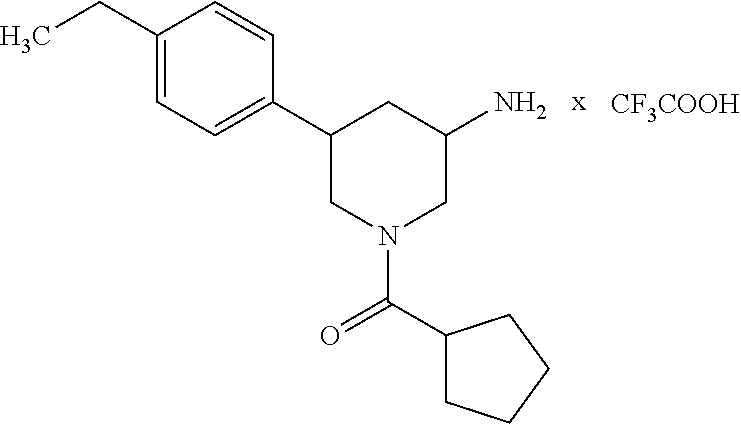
CCC1=CC=C(C2CN(C(=O)C3CCCC3)CC(N)C2)C=C1.[CF3COOH]
